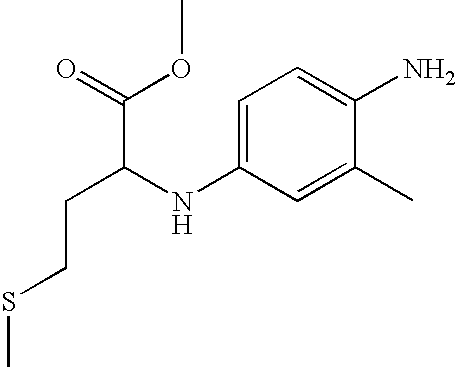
CSCCC(C(=O)OC)NC1=CC=C(N)C(C)=C1
